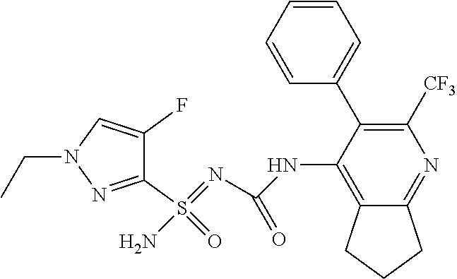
C1(S(N)(=NC(NC2=C3C(=NC([CF3])=C2C2=CC=CC=C2)CCC3)=O)=O)=NN(CC)C=C1F
